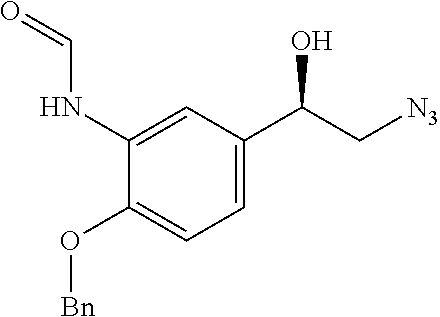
C1=C(C(C[N3])O)C=C(NC=O)C(O[Bn])=C1
